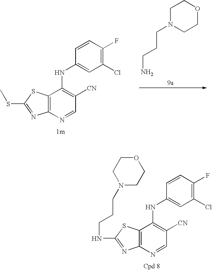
C1N(CCCN)CCOC1.C12=C(N=CC([CN])=C1NC1=CC(Cl)=C(F)C=C1)N=C(SC)S2.C12=C(N=CC([CN])=C1NC1=CC(Cl)=C(F)C=C1)N=C(NCCCN1CCOCC1)S2
